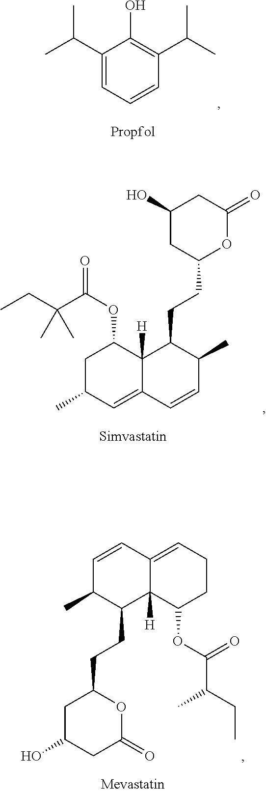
C1(C(C)C)=CC=CC(C(C)C)=C1O.C1C(C)C=C2C([H])(C1OC(=O)C(CC)(C)C)C(CCC1OC(=O)CC(O)C1)C(C)C=C2.C1C(O)CC(=O)OC1CCC1C2([H])C(=CCCC2OC(C(CC)C)=O)C=CC1C
